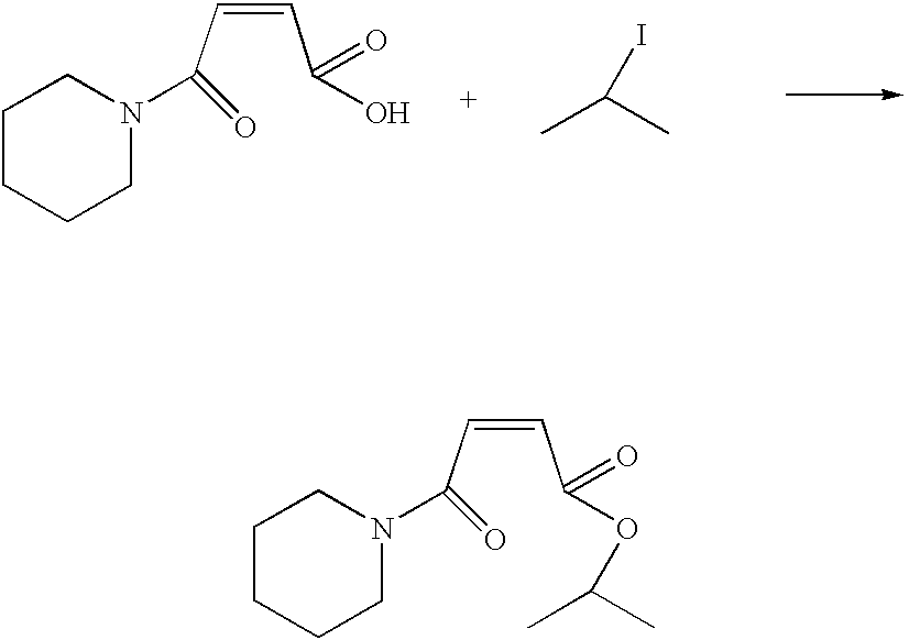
C1CCCN(C(C=CC(OC(C)C)=O)=O)C1.C1CCCN(C(C=CC(O)=O)=O)C1.IC(C)C
